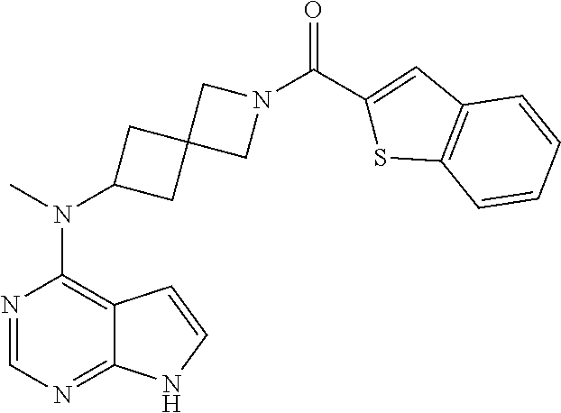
N1=CN=C2C(=C1N(C)C1CC3(C1)CN(C(C1=CC4=C(S1)C=CC=C4)=O)C3)C=CN2
